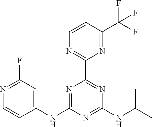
C1=CC(C(F)(F)F)=NC(C2=NC(NC(C)C)=NC(NC3=CC(F)=NC=C3)=N2)=N1
